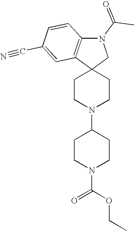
C1CN(C2CCN(C(OCC)=O)CC2)CCC12CN(C(=O)C)C1=C2C=C(C#N)C=C1
